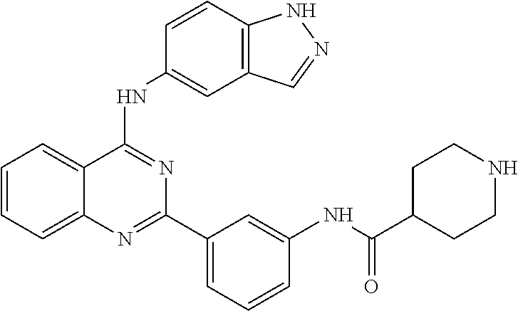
C1=CC=C2C(=C1)C(NC1=CC3=C(C=C1)NN=C3)=NC(C1=CC=CC(NC(=O)C3CCNCC3)=C1)=N2
